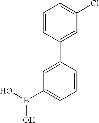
C1=C(C2=CC(Cl)=CC=C2)C=CC=C1B(O)O
